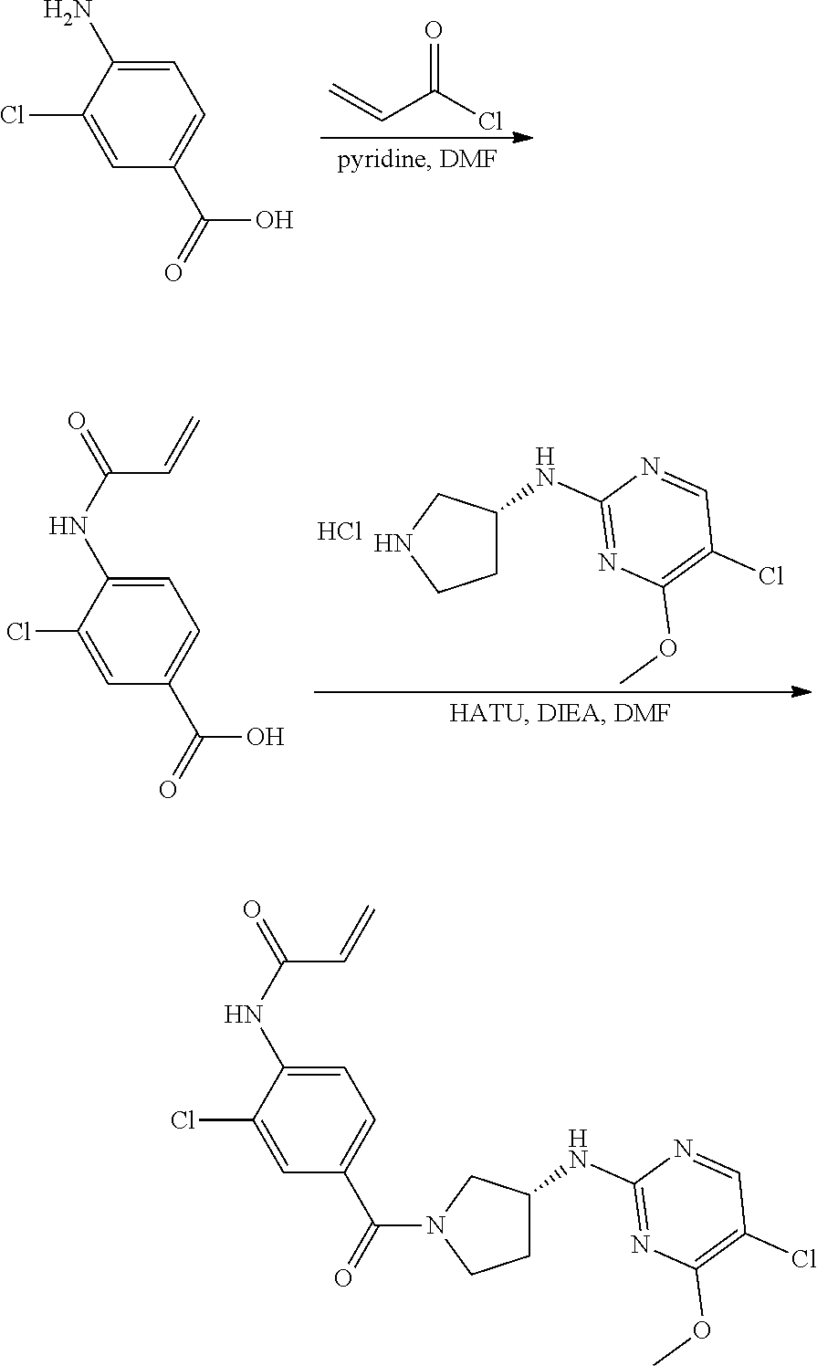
O=C(C=C)Cl.C1=C(Cl)C(N)=CC=C1C(O)=O.N1CCC(NC2=NC(OC)=C(Cl)C=N2)C1.Cl.C1=C(Cl)C(NC(C=C)=O)=CC=C1C(=O)O.C1(Cl)=CC(C(N2CCC(NC3=NC(OC)=C(Cl)C=N3)C2)=O)=CC=C1NC(C=C)=O
